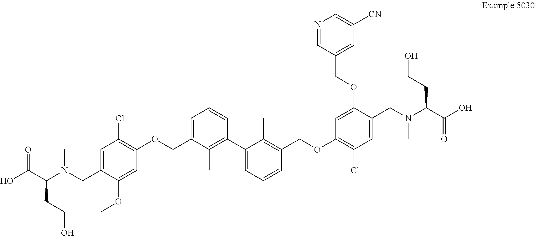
C1=C(COC2=C(Cl)C=C(CN(C(C(O)=O)CCO)C)C(OC)=C2)C(C)=C(C2=CC=CC(COC3=C(Cl)C=C(CN(C(C(O)=O)CCO)C)C(OCC4=CC([CN])=CN=C4)=C3)=C2C)C=C1
